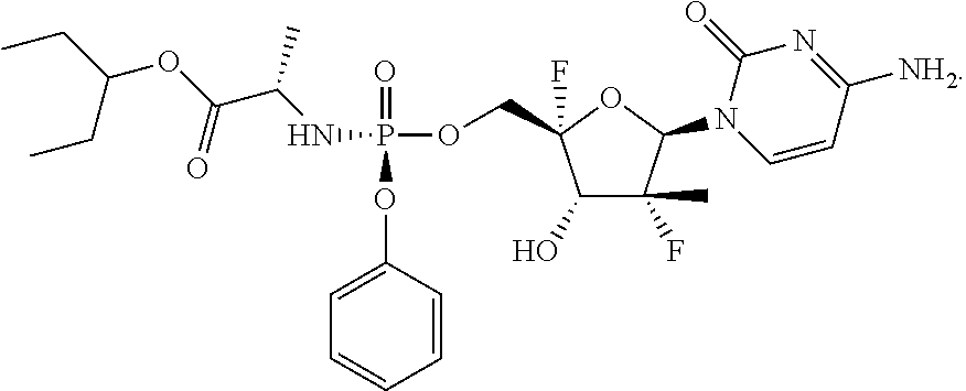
C1=CC(OP(OCC2(F)C(O)C(F)(C)C(N3C=CC([NH2])=NC3=O)O2)(=O)NC(C(OC(CC)CC)=O)C)=CC=C1
